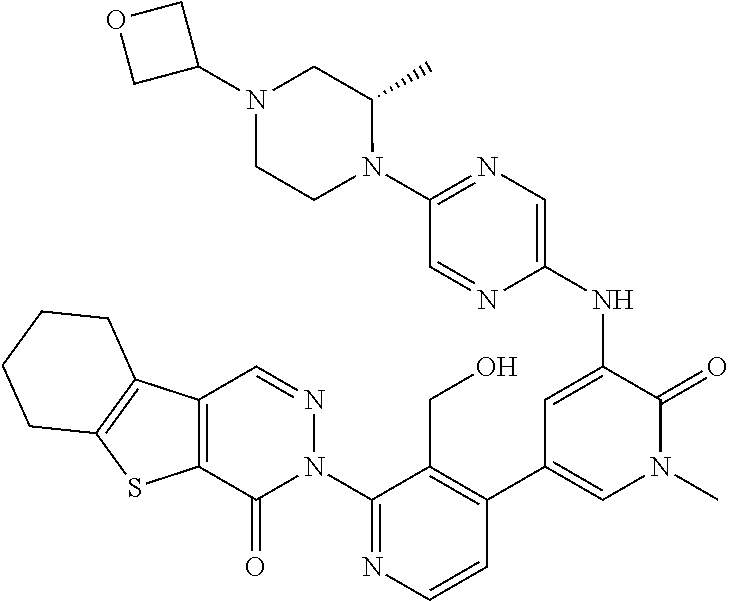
C1(N2N=CC3=C(C2=O)SC2=C3CCCC2)=NC=CC(C2=CN(C)C(=O)C(NC3=CN=C(N4C(C)CN(C5COC5)CC4)C=N3)=C2)=C1CO
